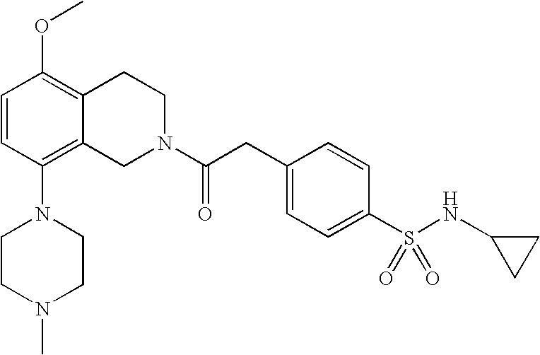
O(C1=C2C(=C(N3CCN(C)CC3)C=C1)CN(C(CC1=CC=C(S(NC3CC3)(=O)=O)C=C1)=O)CC2)C
